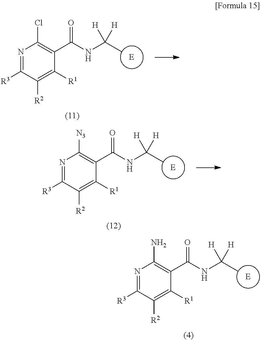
N1=C([R3])C([R2])=C([R1])C(C(NC(C)([H])[H])=O)=C1[N3].N1=C([R3])C([R2])=C([R1])C(C(NC(C)([H])[H])=O)=C1N.N1=C([R3])C([R2])=C([R1])C(C(NC(C)([H])[H])=O)=C1Cl
